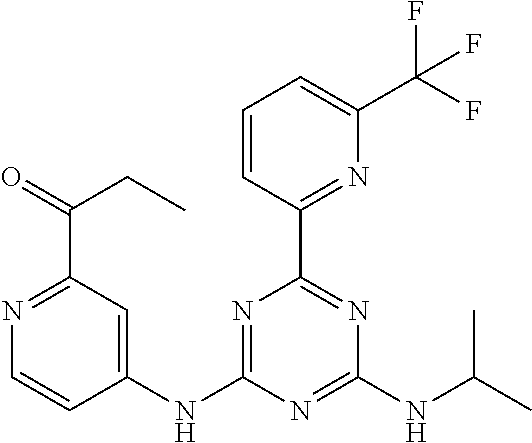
C1(NC2=NC(C3=NC(C(F)(F)F)=CC=C3)=NC(NC(C)C)=N2)=CC(C(CC)=O)=NC=C1
